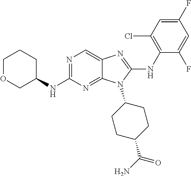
N1=C(NC2CCCOC2)N=C2C(=C1)N=C(NC1=C(Cl)C=C(F)C=C1F)N2C1CCC(C(N)=O)CC1
